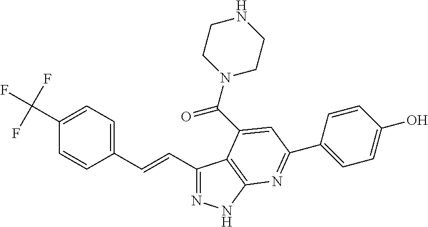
C1(C=CC2=CC=C(C(F)(F)F)C=C2)=NNC2=C1C(C(N1CCNCC1)=O)=CC(C1=CC=C(O)C=C1)=N2
